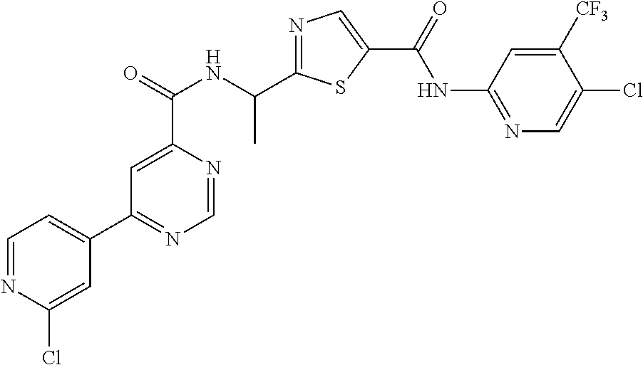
N1=C(C(NC(C2=CC(C3=CC=NC(Cl)=C3)=NC=N2)=O)C)SC(C(=O)NC2=NC=C(Cl)C([CF3])=C2)=C1
